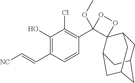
C1(C=C[NC])=C(O)C(Cl)=C(C2(OC)OOC23C2CC4CC(CC3C4)C2)C=C1
